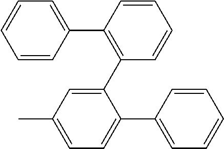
C1=CC(C2=C(C3=CC(C)=CC=C3C3=CC=CC=C3)C=CC=C2)=CC=C1
